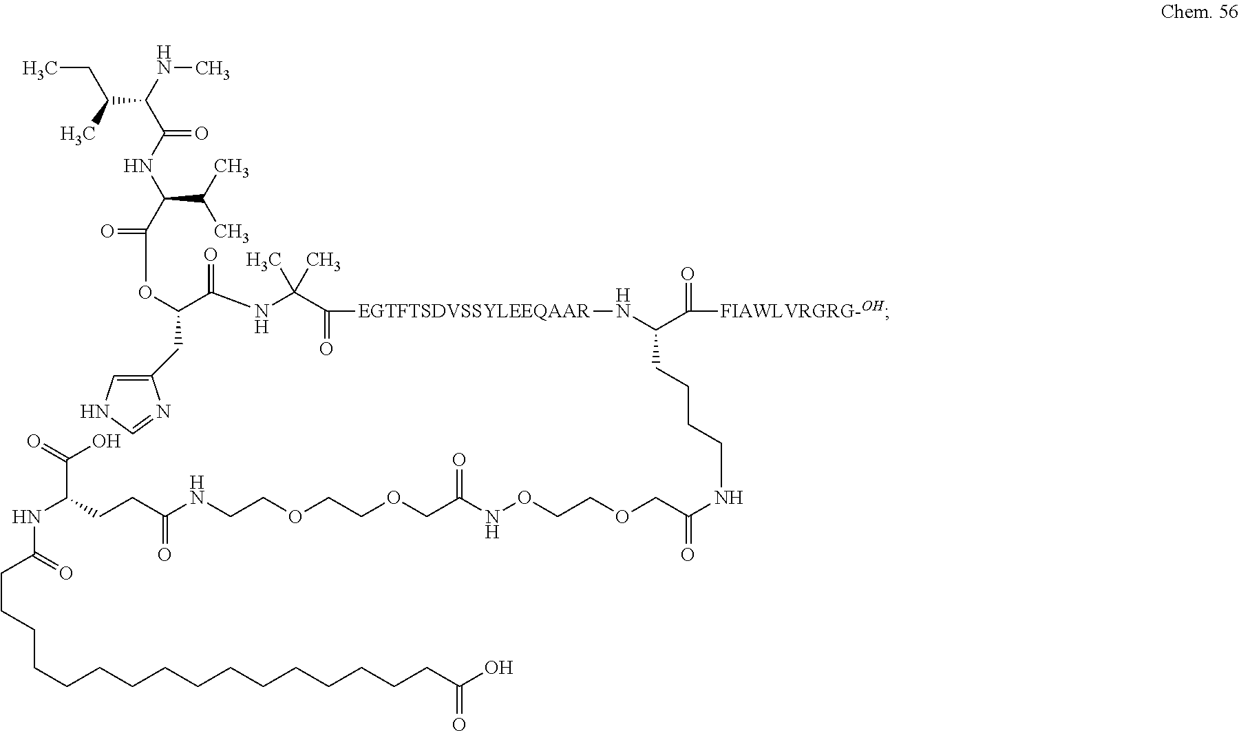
[H].C(NC(COCCONC(COCCOCCNC(CCC(C(O)=O)NC(CCCCCCCCCCCCCCCCC(O)=O)=O)=O)=O)=O)CCCC(C([FIAWLVRGRG-OH])=O)N[EGTFTSDVSSYLEEQAAR]C(C(NC(C(OC(C(C(C)C)NC(=O)C(NC)C(CC)C)=O)CC1=CNC=N1)=O)(C)C)=O
